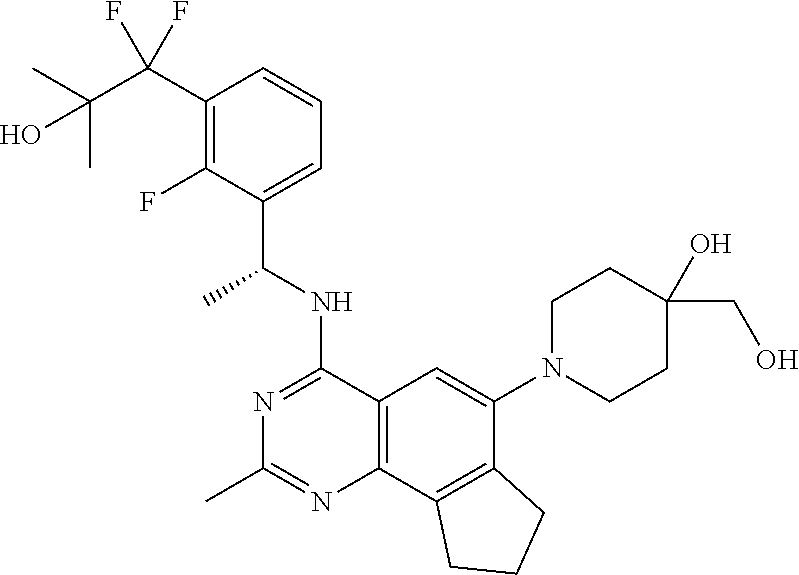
C1(C(C(C)(C)O)(F)F)=C(F)C(C(NC2=NC(C)=NC3=C2C=C(N2CCC(CO)(O)CC2)C2=C3CCC2)C)=CC=C1
